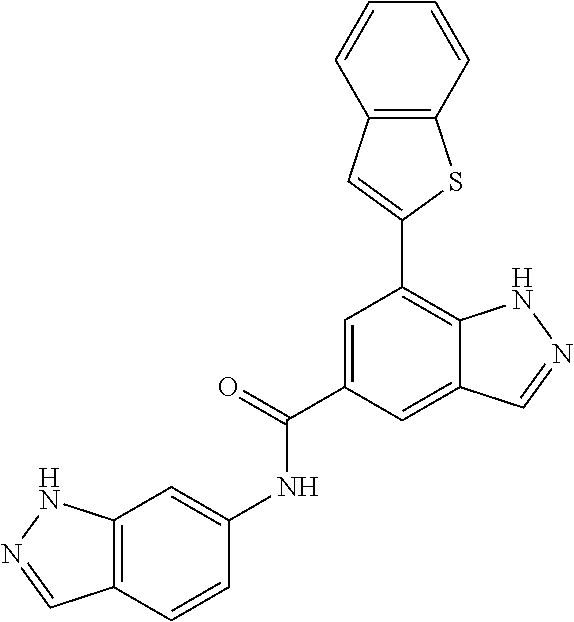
C1=C(C(=O)NC2=CC3=C(C=C2)C=NN3)C=C2C(=C1C1=CC3=C(S1)C=CC=C3)NN=C2
